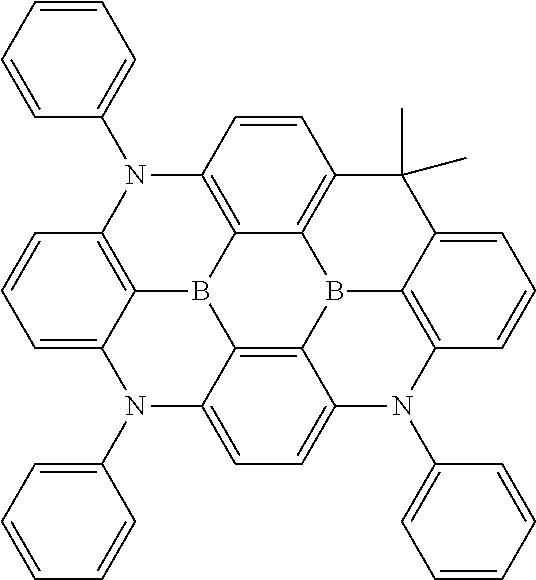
C1=CC=CC(N2C3=C4B5C6=C2C=CC2=C6B6C7=C5C(=CC=C7N(C5=CC=CC=C5)C5=C6C(=CC=C5)C2(C)C)N(C2=CC=CC=C2)C4=CC=C3)=C1
